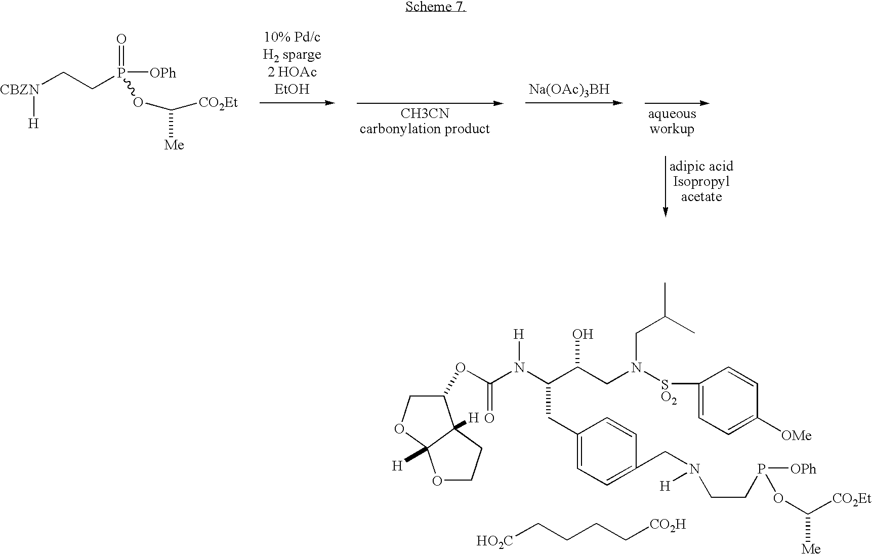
C(CC1=CC=C(CN(CCP([OPh])OC([CO2Et])[Me])[H])C=C1)(C(CN(CC(C)C)[SO2]C1=CC=C([OMe])C=C1)O)N([H])C(OC1C2([H])CCOC2([H])OC1)=O.[HO2C]CCCC[CO2H].C(P([OPh])(=O)OC([CO2Et])[Me])C[CBZN][H].[Na(OAc)3BH]
